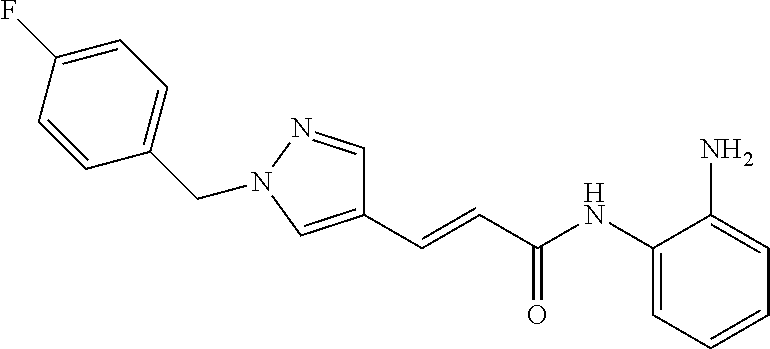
C1=C(F)C=CC(CN2N=CC(C=CC(NC3=CC=CC=C3N)=O)=C2)=C1
